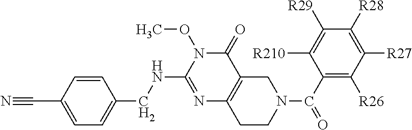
C1=C(C#N)C=CC(CNC2=NC3=C(C(=O)N2OC)CN(C(C2=C([R26])C([R27])=C([R28])C([R29])=C2[R210])=O)CC3)=C1
